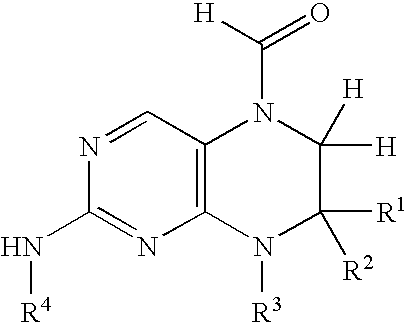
N1=CC2=C(N=C1N[R4])N([R3])C([R1])([R2])C([H])([H])N2C([H])=O
